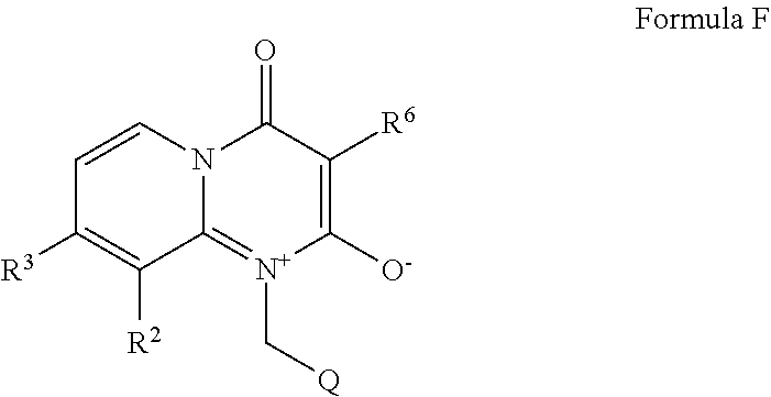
C1([R3])=C([R2])C2=[N+](C[Q])C([O-])=C([R6])C(=O)N2C=C1
